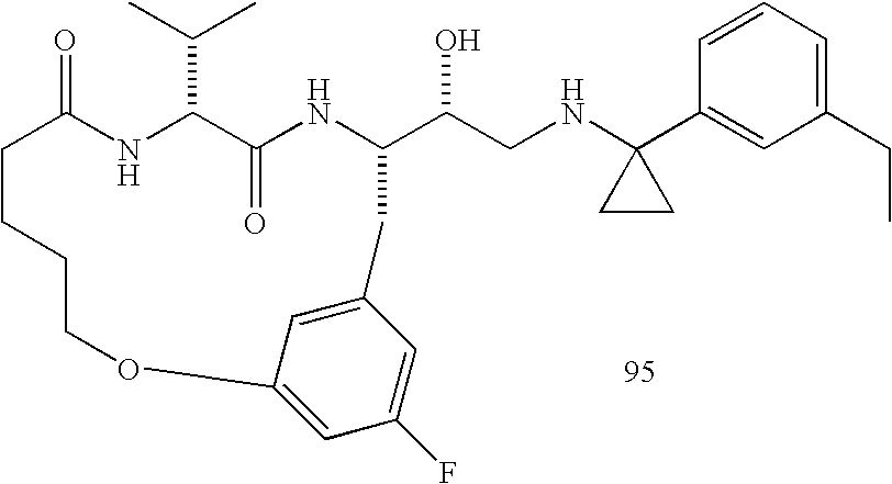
C1=CC=C(CC)C=C1C1(NCC(O)C2NC(=O)C(C(C)C)NC(=O)CCCCOC3=CC(F)=CC(=C3)C2)CC1
